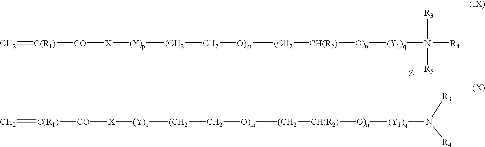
C=[C(R1)][CO][X][(Y)p][(CH2]C[O)m][(CH2][CH(R2)][O)n][(Y1)q]N([R4])([R3])[R5].C=[C(R1)][CO][X][(Y)p][(CH2]C[O)m][(CH2][CH(R2)][O)n][(Y1)q]N([R4])[R3]
